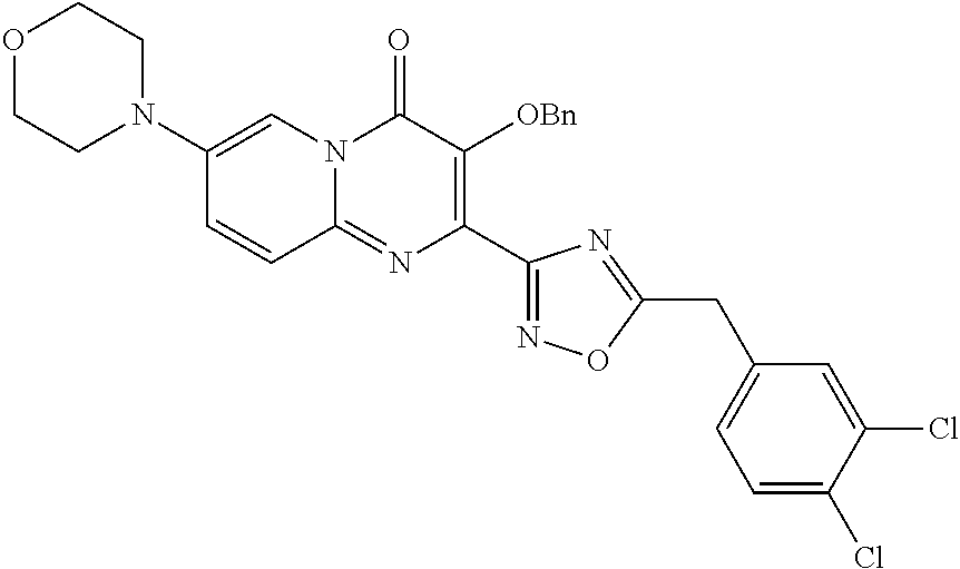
N1(C2=CN3C(=NC(C4=NOC(CC5=CC=C(Cl)C(Cl)=C5)=N4)=C([OBn])C3=O)C=C2)CCOCC1
